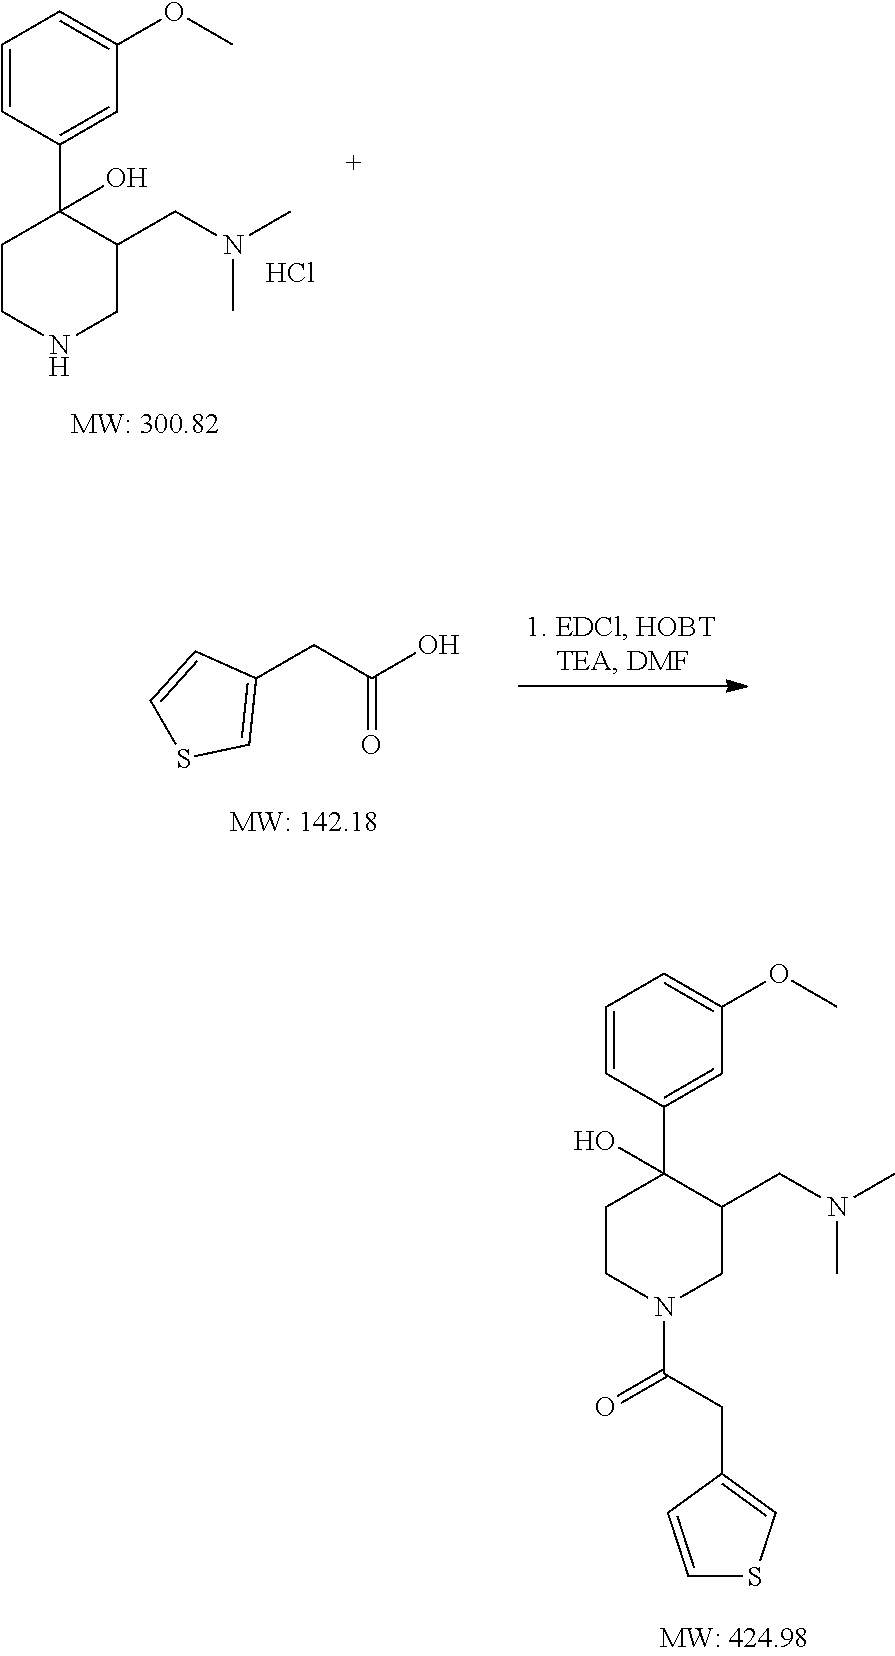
C1CN(C(CC2=CSC=C2)=O)CC(CN(C)C)C1(C1=CC(OC)=CC=C1)O.C1CNCC(CN(C)C)C1(C1=CC(OC)=CC=C1)O.Cl.C(=O)(CC1=CSC=C1)O
